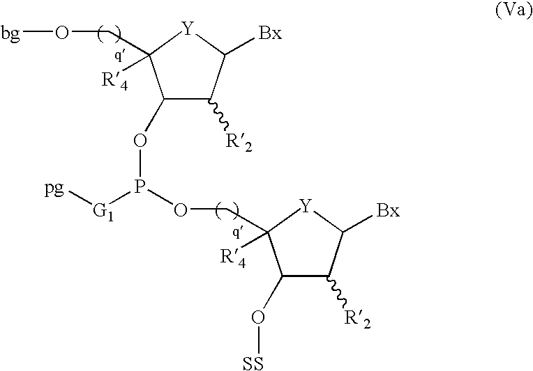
C1([R2])C(O[SS])C(COP(OC2C([R2])C([Bx])[Y]C2(CO[bg])[R4])[G1][pg])([R4])[Y]C1[Bx]
